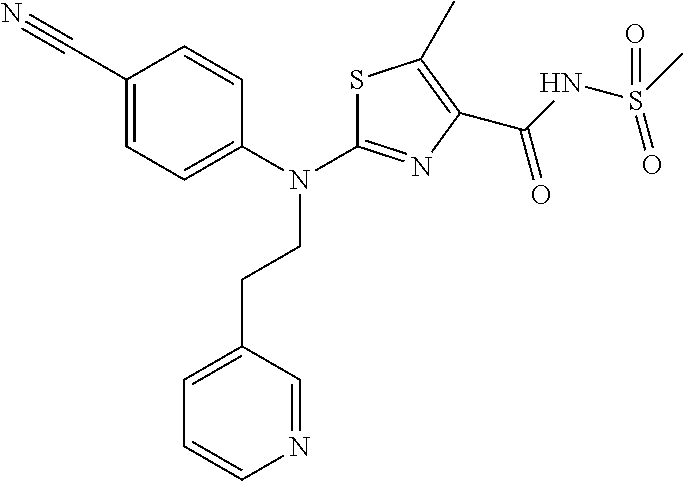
C1(CCN(C2=NC(C(NS(C)(=O)=O)=O)=C(C)S2)C2=CC=C(C#N)C=C2)=CC=CN=C1
